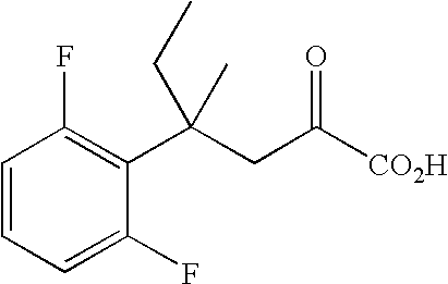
C1=CC=C(F)C(C(CC([CO2H])=O)(C)CC)=C1F
